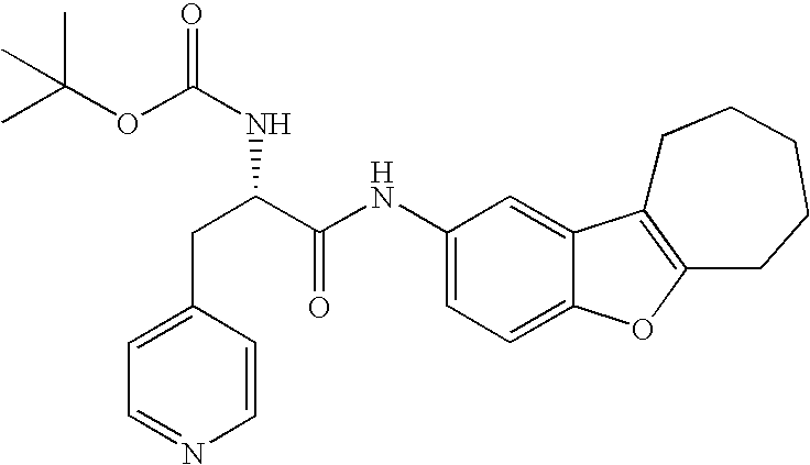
C1(NC(C(CC2=CC=NC=C2)NC(OC(C)(C)C)=O)=O)=CC=C2C(=C1)C1=C(O2)CCCCC1
